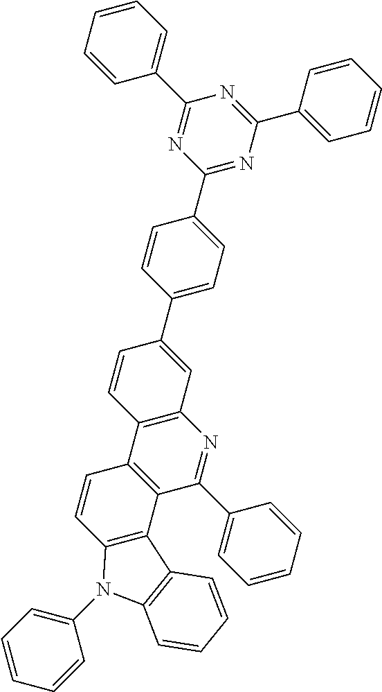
C1(C2=CC=C(C3=CC4=C(C=C3)C3=C(C(C5=CC=CC=C5)=N4)C4=C(C=C3)N(C3=CC=CC=C3)C3=C4C=CC=C3)C=C2)=NC(C2=CC=CC=C2)=NC(C2=CC=CC=C2)=N1
